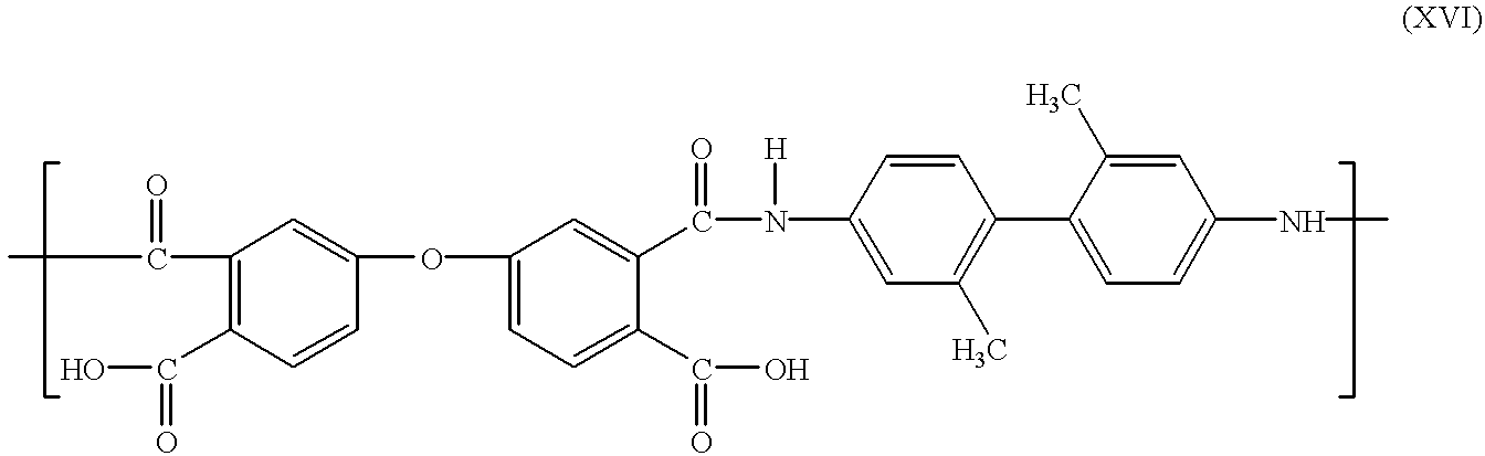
C1(C(=O)C)=C(C(=O)O)C=CC(OC2=CC=C(C(=O)O)C(C(=O)N([H])C3=CC(C)=C(C4=CC=C(NC)C=C4C)C=C3)=C2)=C1
